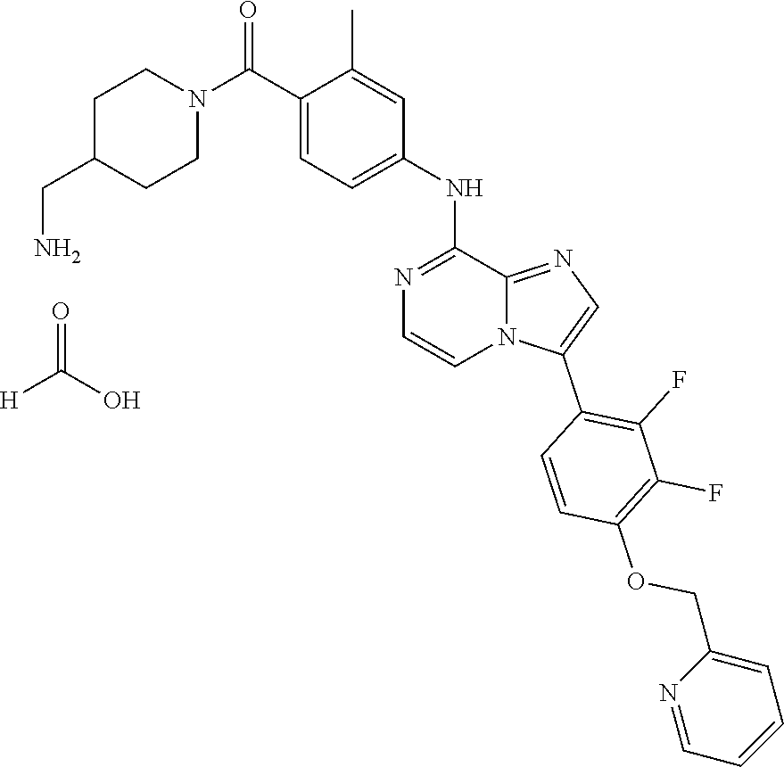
C1C(CN)CCN(C(C2=CC=C(NC3=NC=CN4C3=NC=C4C3=C(F)C(F)=C(OCC4=CC=CC=N4)C=C3)C=C2C)=O)C1.O=C(O)[H]
